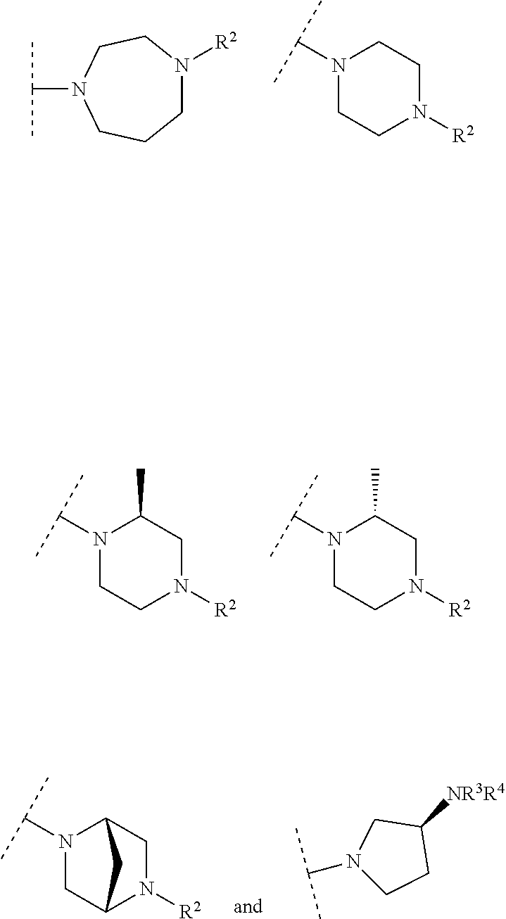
C1N([R2])CCN(C(C)C)CC1.C(N1CCN([R2])CC1)(C)C.C(N1CCN([R2])CC1C)(C)C.C(N1CCN([R2])CC1C)(C)C.C(N1CC2N([R2])CC1C2)(C)C.[NR3R4]C1CN(C(C)C)CC1
